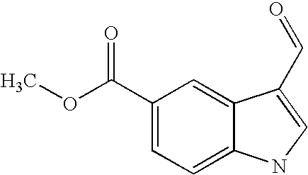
C1=C(C(OC)=O)C=C2C(=C1)NC=C2C=O
